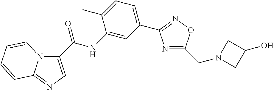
N1=C(CN2CC(O)C2)ON=C1C1=CC=C(C)C(NC(=O)C2=CN=C3N2C=CC=C3)=C1
